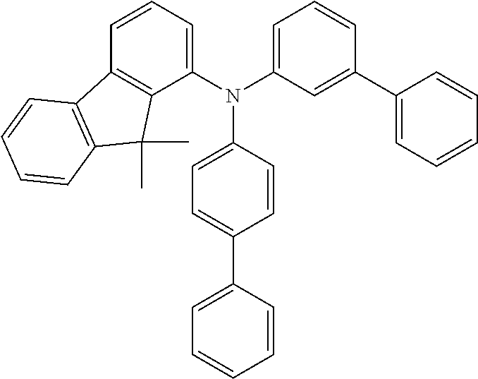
N(C1=CC=C(C2=CC=CC=C2)C=C1)(C1=CC=CC(C2=CC=CC=C2)=C1)C1=CC=CC2=C1C(C)(C)C1=C2C=CC=C1
